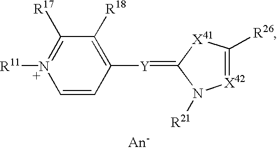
C1([Y]=C2N([R21])[X42]=C([R26])[X41]2)=C([R18])C([R17])=N([R11])C=C1
